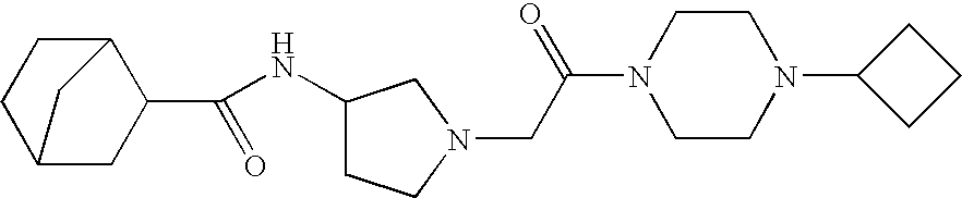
C1CC2CC(C(NC3CCN(CC(N4CCN(C5CCC5)CC4)=O)C3)=O)C1C2
